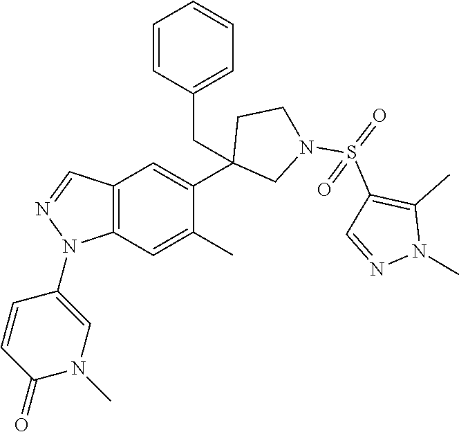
C1(C2=CC3=C(C=C2C)N(C2=CN(C)C(=O)C=C2)N=C3)(CC2=CC=CC=C2)CN(S(=O)(C2=C(C)N(C)N=C2)=O)CC1
